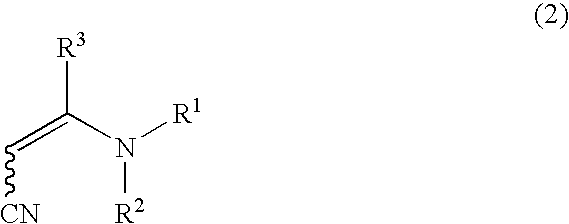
C(=C(N([R1])[R2])[R3])[CN]
